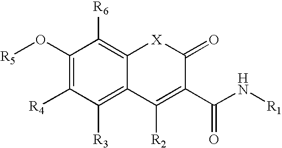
C1(O[R5])=C([R4])C([R3])=C2C(=C1[R6])[X]C(=O)C(C(N[R1])=O)=C2[R2]
